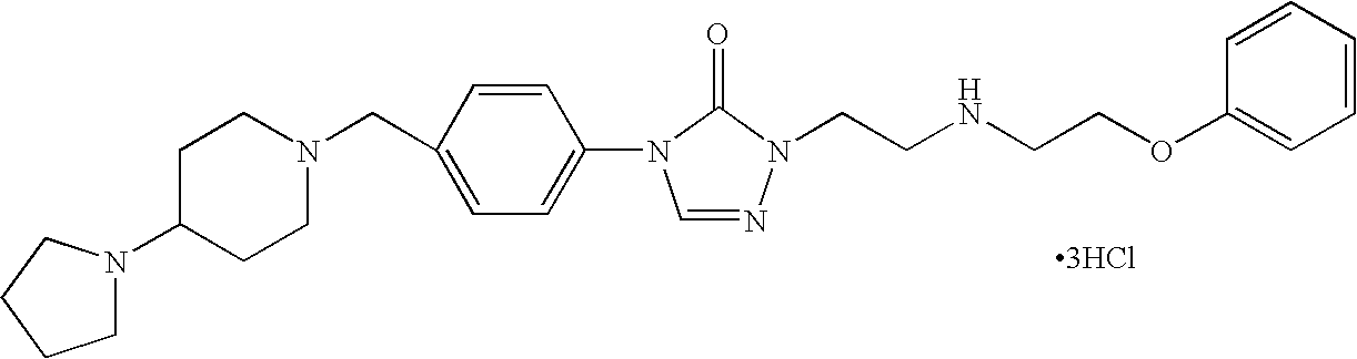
C1C(N2CCCC2)CCN(CC2=CC=C(N3C=NN(CCNCCOC4=CC=CC=C4)C3=O)C=C2)C1.[3HCl]
